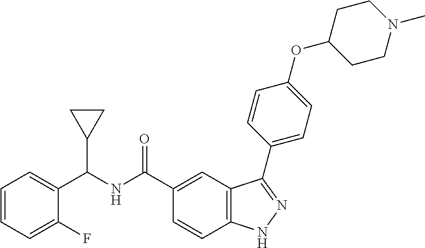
C1=CC=C(F)C(C(NC(C2=CC3=C(C=C2)NN=C3C2=CC=C(OC3CCN(C)CC3)C=C2)=O)C2CC2)=C1
